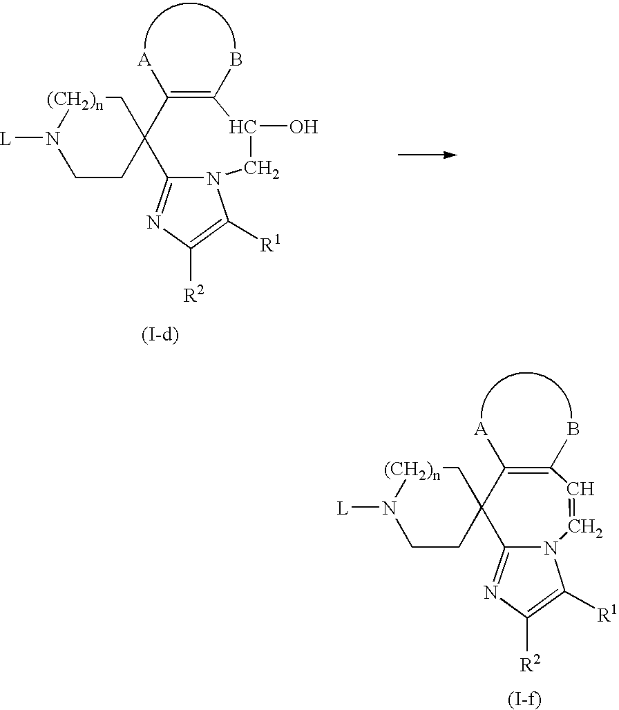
C1CC2(C[(CH2)n]N1[L])C1=NC([R2])=C([R1])N1CC(O)C(B)=C2[A].C1CC2(C[(CH2)n]N1[L])C1=NC([R2])=C([R1])N1C=CC(B)=C2[A]
